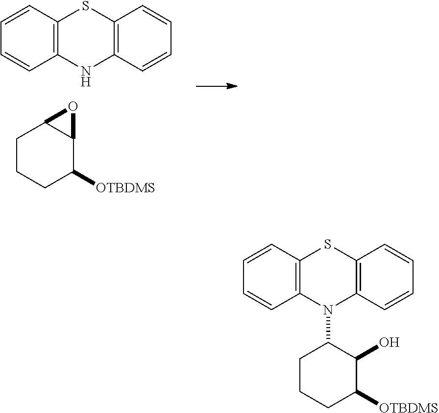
C12CCCC([OTBDMS])C1O2.C12=C(C=CC=C1)SC1=C(N2)C=CC=C1.C12=C(C=CC=C1)SC1=C(N2C2CCCC([OTBDMS])C2O)C=CC=C1
